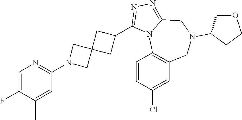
C1=C(F)C(C)=CC(N2CC3(C2)CC(C2=NN=C4N2C2=C(CN(C5COCC5)C4)C=C(Cl)C=C2)C3)=N1
